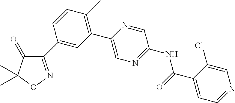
C1(=O)C(C2=CC(C3=CN=C(NC(C4=CC=NC=C4Cl)=O)C=N3)=C(C)C=C2)=NOC1(C)C
